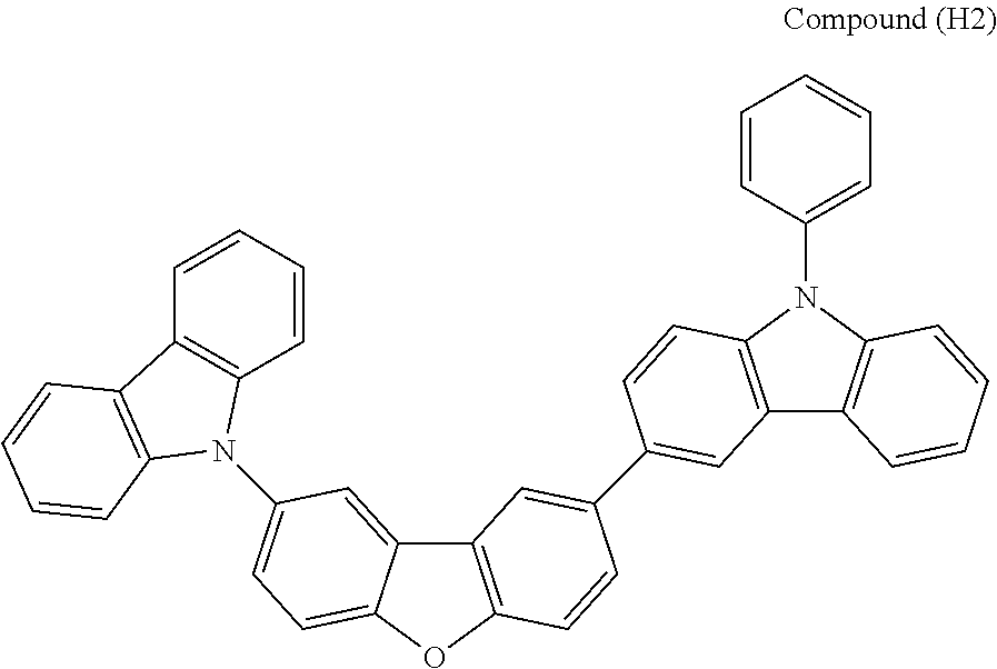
C12=C(OC3=CC=C(N4C5=C(C=CC=C5)C5=C4C=CC=C5)C=C13)C=CC(C1=CC3=C(N(C4=CC=CC=C4)C4=C3C=CC=C4)C=C1)=C2
